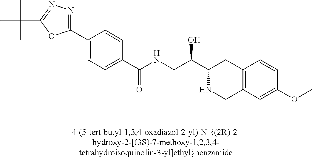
C1(C2=CC=C(C(NCC(C3NCC4=C(C3)C=CC(OC)=C4)O)=O)C=C2)=NN=C(C(C)(C)C)O1
